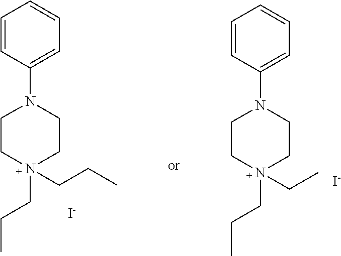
C1=CC=CC=C1N1CCN(CCC)(CCC)CC1.[I-].C1=CC=CC=C1N1CCN(CC)(CCC)CC1.[I-]
